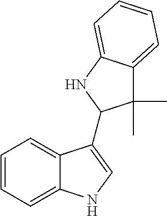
C1=CC=C2C(=C1)C(C1C(C)(C)C3=CC=CC=C3N1)=CN2
